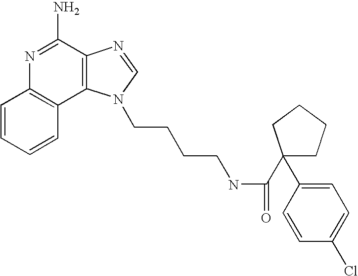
C1=CC=CC2=C1N=C(N)C1=C2N(CCCCNC(=O)C2(C3=CC=C(Cl)C=C3)CCCC2)C=N1
